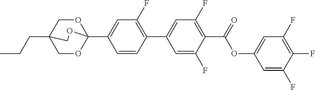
CCCC12COC(C3=CC(F)=C(C4=CC(F)=C(C(OC5=CC(F)=C(F)C(F)=C5)=O)C(F)=C4)C=C3)(OC1)OC2
